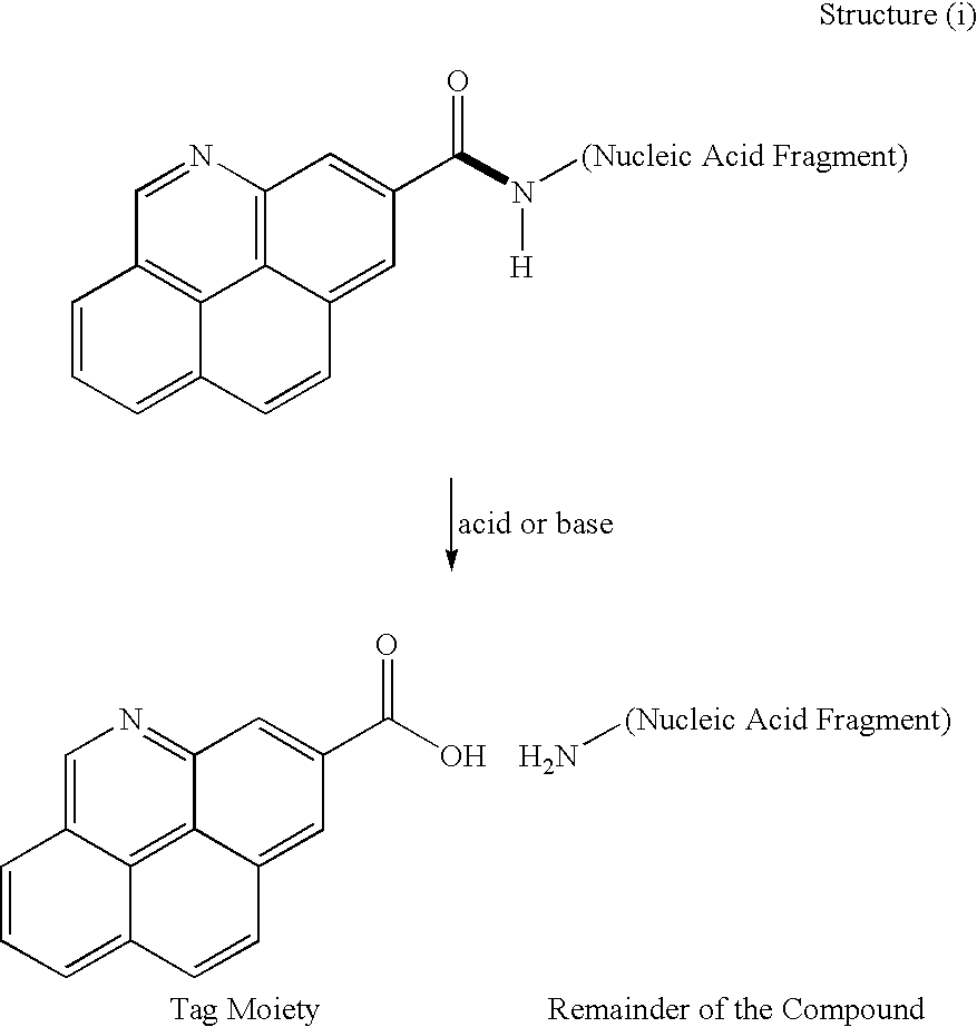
C1=NC2=C3C4=C1C=CC=C4C=CC3=CC(C(N([(Nucleic Acid Fragment)])[H])=O)=C2.C1=C2C3=C4C(=N1)C=C(C(O)=O)C=C4C=CC3=CC=C2.N[(Nucleic Acid Fragment)]
